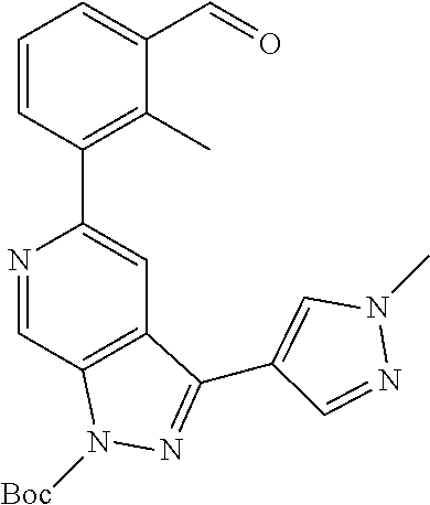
N1=CC2=C(C=C1C1=C(C)C(C=O)=CC=C1)C(C1=CN(C)N=C1)=NN2[Boc]
